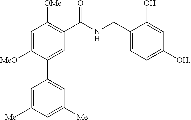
C1=C([MeO])C(C2=CC([Me])=CC([Me])=C2)=CC(C(NCC2=CC=C([OH])C=C2O)=O)=C1[OMe]
